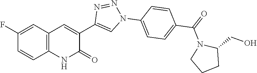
C12=C(C=C(F)C=C1)C=C(C1=CN(C3=CC=C(C(=O)N4CCCC4CO)C=C3)N=N1)C(=O)N2
